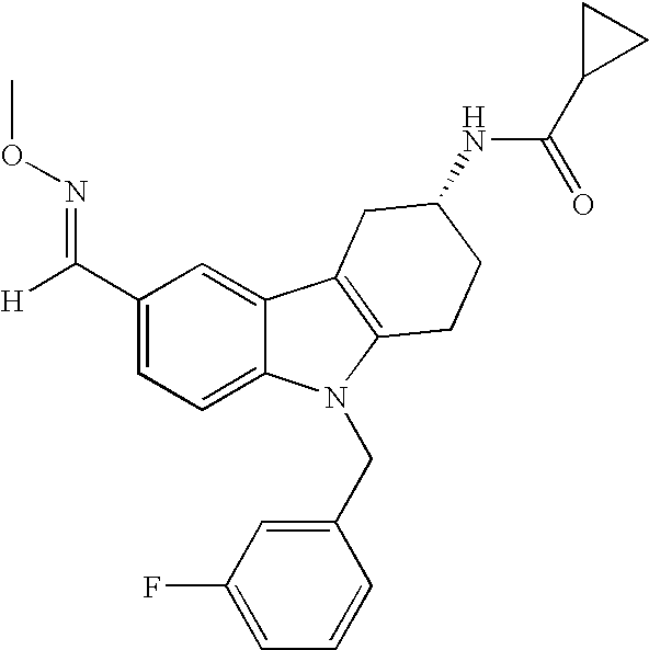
C1(C([H])=NOC)=CC=C2C(=C1)C1=C(N2CC2=CC(F)=CC=C2)CCC(NC(C2CC2)=O)C1
